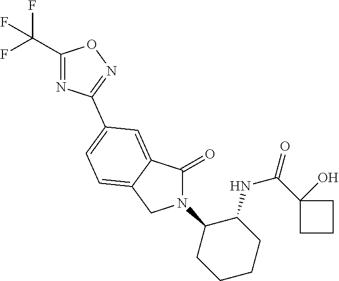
C1(=O)N(C2CCCCC2NC(C2(O)CCC2)=O)CC2=CC=C(C3=NOC(C(F)(F)F)=N3)C=C12
